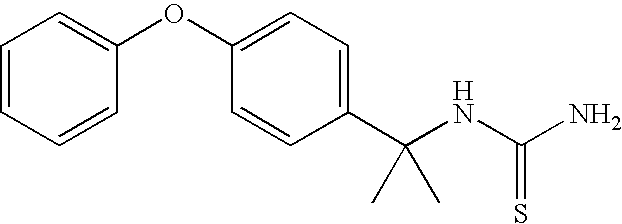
C1(OC2=CC=C(C(NC(N)=S)(C)C)C=C2)=CC=CC=C1
